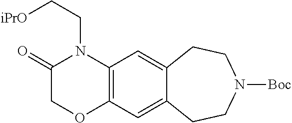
C12=C(C=C3C(=C1)CCN([Boc])CC3)N(CC[iPrO])C(=O)CO2
